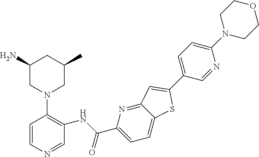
C1(N)CN(C2=C(NC(C3=CC=C4C(=N3)C=C(C3=CC=C(N5CCOCC5)N=C3)S4)=O)C=NC=C2)CC(C)C1
